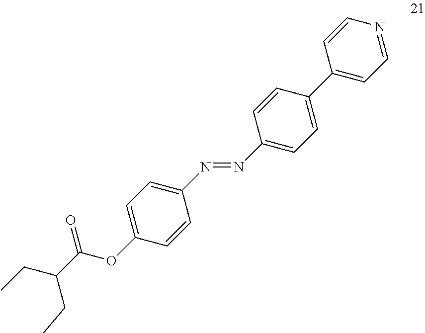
C1=CC(C2=CC=NC=C2)=CC=C1N=NC1=CC=C(OC(C(CC)CC)=O)C=C1
